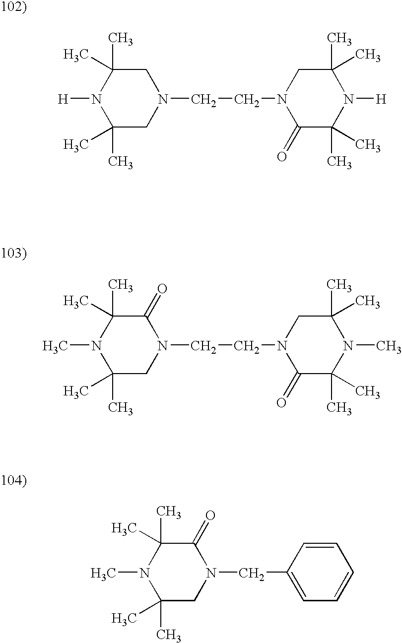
[H]N1C(C)(C)CN(CCN2C(=O)C(C)(C)N([H])C(C)(C)C2)CC1(C)C.CN1C(C)(C)CN(CCN2C(=O)C(C)(C)N(C)C(C)(C)C2)C(=O)C1(C)C.CN1C(C)(C)CN(CC2=CC=CC=C2)C(=O)C1(C)C
